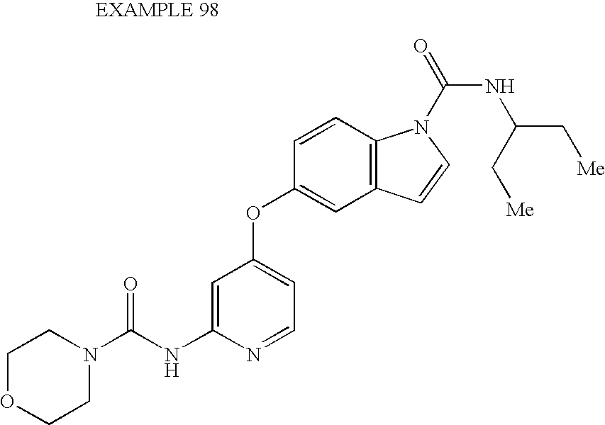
C1=C(NC(N2CCOCC2)=O)N=CC=C1OC1=CC2=C(C=C1)N(C(=O)NC(C[Me])C[Me])C=C2
